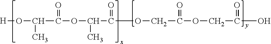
[H]OC(C(OC(C)C(OCC(OCC(O)=O)=O)=O)=O)C
